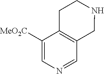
N1CCC2=C(C1)C=NC=C2[MeO2C]
